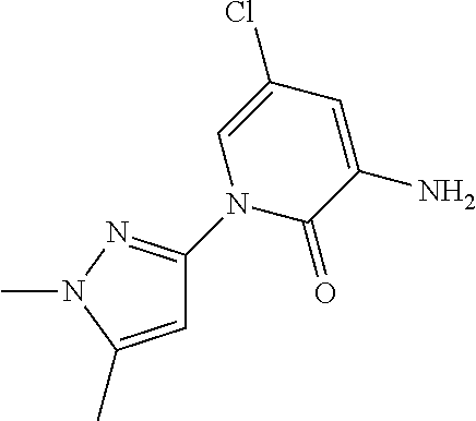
C1=C(C)N(C)N=C1N1C(=O)C(N)=CC(Cl)=C1
